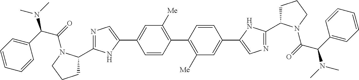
C1=CC(C2=C([Me])C=C(C3=CN=C(C4CCCN4C(=O)C(C4=CC=CC=C4)N(C)C)N3)C=C2)=C([Me])C=C1C1=CN=C(C2CCCN2C(=O)C(N(C)C)C2=CC=CC=C2)N1
